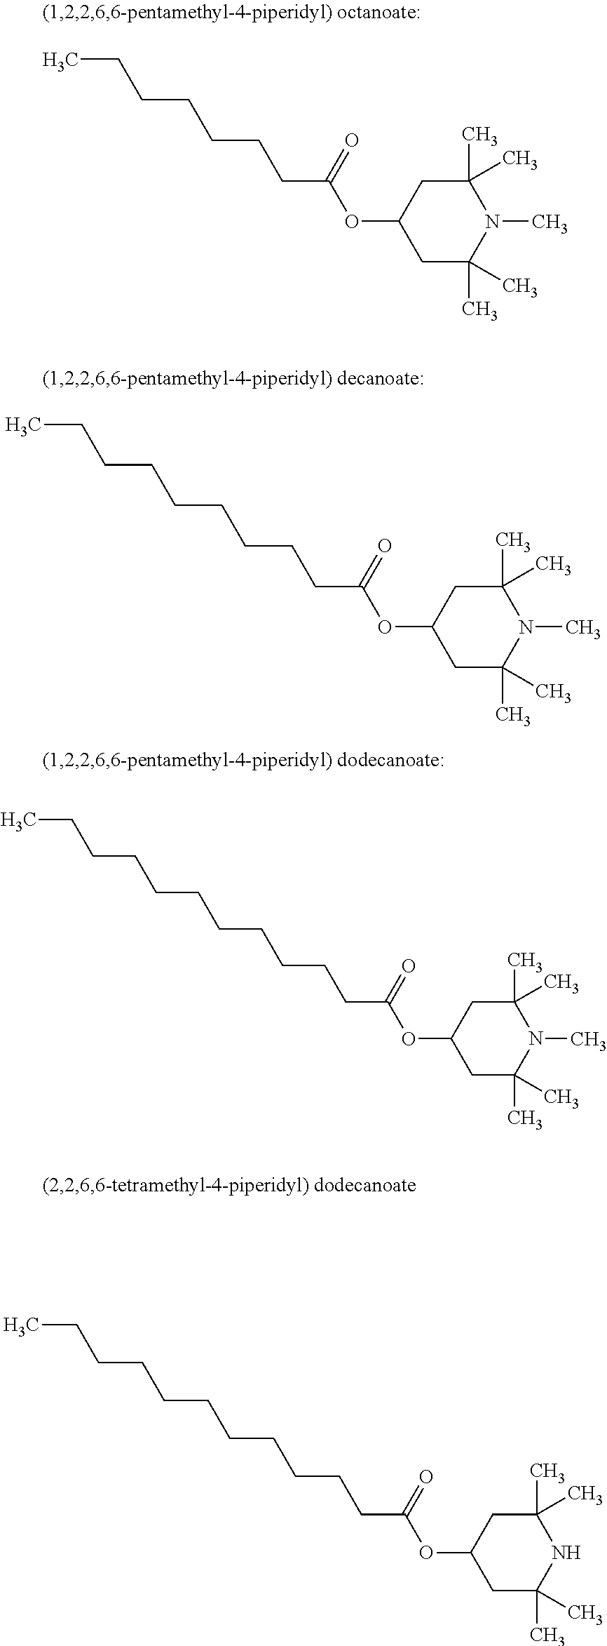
C1(C)(C)CC(OC(CCCCCCC)=O)CC(C)(C)N1C.C1(C)(C)CC(OC(CCCCCCCCC)=O)CC(C)(C)N1C.C1(C)(C)CC(OC(CCCCCCCCCCC)=O)CC(C)(C)N1.C1(C)(C)CC(OC(CCCCCCCCCCC)=O)CC(C)(C)N1C
